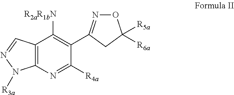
C12=C(C=NN1[R3a])C([R2aR1bN])=C(C1=NOC([R6a])([R5a])C1)C([R4a])=N2
